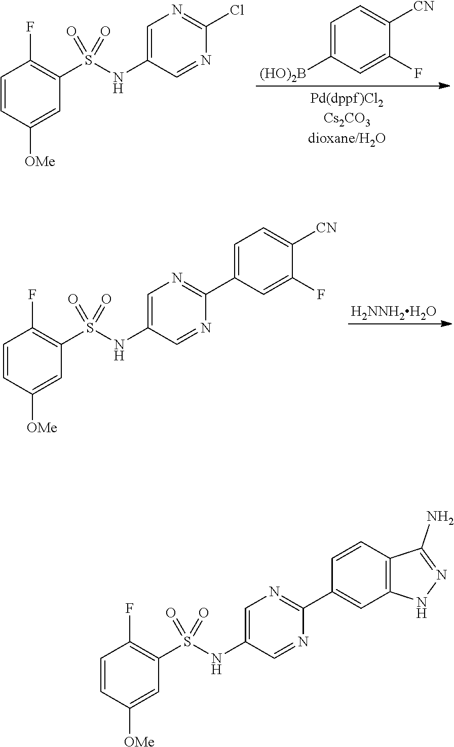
C1=C([(HO)2B])C=C(F)C([CN])=C1.C1=CC([OMe])=CC(S(NC2=CN=C(Cl)N=C2)(=O)=O)=C1F.[H2NNH2H2O].C1=CC([OMe])=CC(S(NC2=CN=C(C3=CC=C([CN])C(F)=C3)N=C2)(=O)=O)=C1F.C1=CC([OMe])=CC(S(NC2=CN=C(C3=CC4=C(C=C3)C(N)=NN4)N=C2)(=O)=O)=C1F
